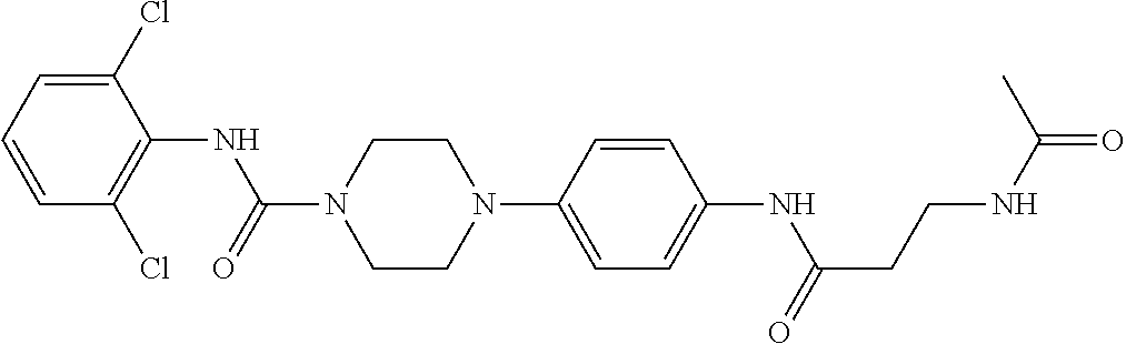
C1(Cl)=CC=CC(Cl)=C1NC(N1CCN(C2=CC=C(NC(=O)CCNC(=O)C)C=C2)CC1)=O
